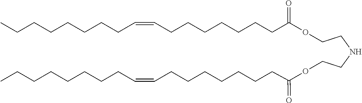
O(CCNCCOC(CCCCCCCC=CCCCCCCCC)=O)C(CCCCCCCC=CCCCCCCCC)=O
